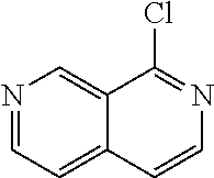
N1=CC=C2C(=C1)C(Cl)=NC=C2
